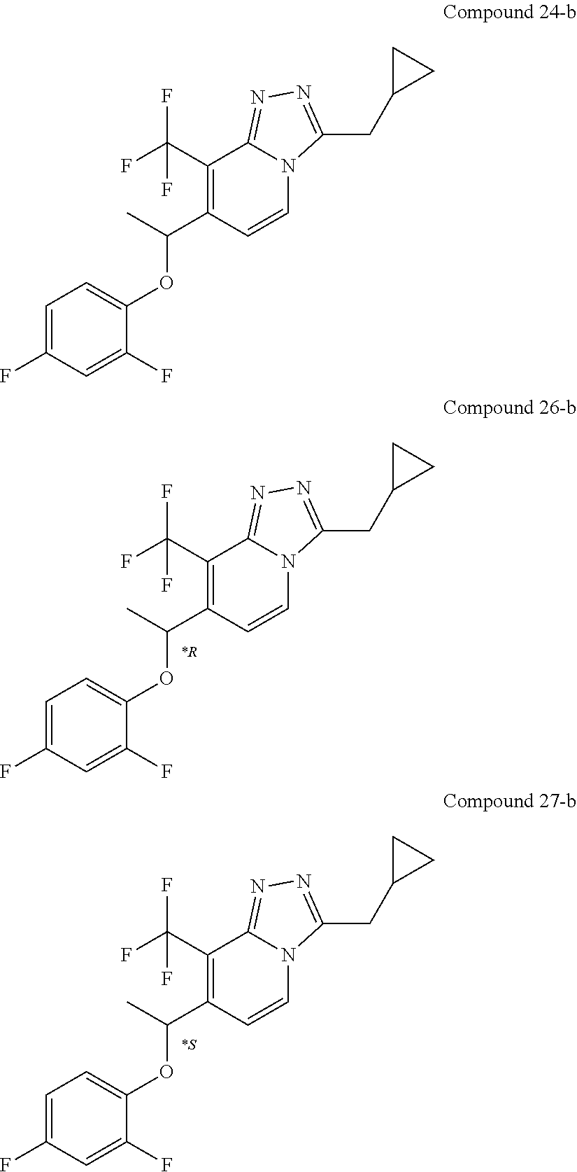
C1=C(F)C=C(F)C(OC(C)C2=C(C(F)(F)F)C3=NN=C(CC4CC4)N3C=C2)=C1.C1=C(F)C=C(F)C(OC(C)C2=C(C(F)(F)F)C3=NN=C(CC4CC4)N3C=C2)=C1.C1=C(F)C=C(F)C(OC(C)C2=C(C(F)(F)F)C3=NN=C(CC4CC4)N3C=C2)=C1
